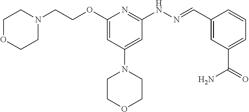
O(C1=CC(N2CCOCC2)=CC(NN=CC2=CC(C(=O)N)=CC=C2)=N1)CCN1CCOCC1
